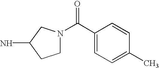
C1N(C(C2=CC=C(C)C=C2)=O)CC(N)C1
